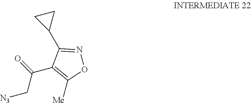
[N3]CC(C1=C([Me])ON=C1C1CC1)=O
